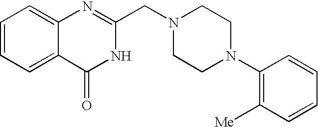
C1=CC=C2C(=C1)N=C(CN1CCN(C3=C([Me])C=CC=C3)CC1)NC2=O
